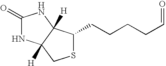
C1(=O)NC2([H])C([H])(N1)C(CCCCC=O)SC2
